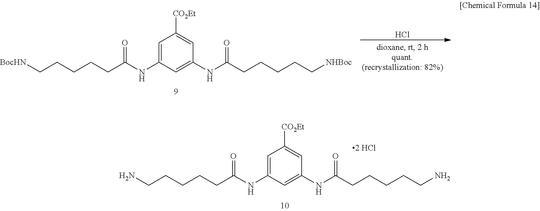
[BocHN]CCCCCC(NC1=CC([CO2Et])=CC(NC(CCCCC[NHBoc])=O)=C1)=O.Cl.NCCCCCC(NC1=CC([CO2Et])=CC(NC(CCCCCN)=O)=C1)=O
